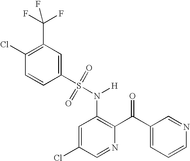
C1(Cl)=C(C(F)(F)F)C=C(S(N(C2=C(C(C3=CC=CN=C3)=O)N=CC(Cl)=C2)[H])(=O)=O)C=C1
